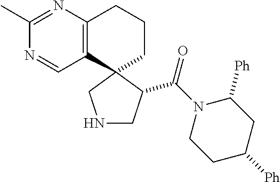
C12=C(C3(CCC1)CNCC3C(N1CCC([Ph])CC1[Ph])=O)C=NC(C)=N2
